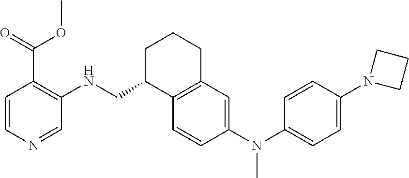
C1=CC(N(C2=CC=C(N3CCC3)C=C2)C)=CC2=C1C(CNC1=C(C(OC)=O)C=CN=C1)CCC2
